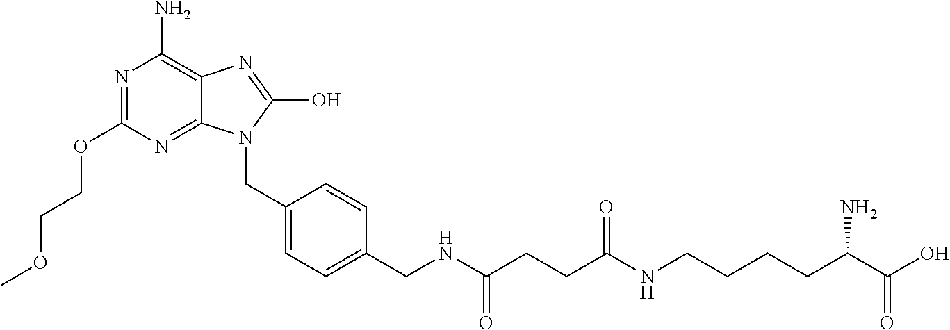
N1=C(OCCOC)N=C2C(=C1N)N=C(O)N2CC1=CC=C(CNC(CCC(NCCCCC(C(O)=O)N)=O)=O)C=C1
